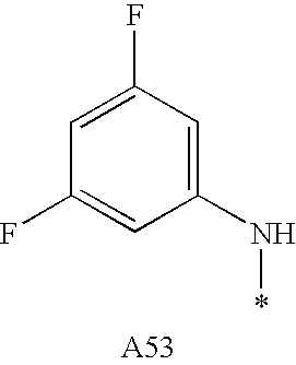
C1(F)=CC(F)=CC(N*)=C1
